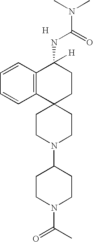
C12=C(C=CC=C1)C(NC(N(C)C)=O)([H])CCC21CCN(C2CCN(C(C)=O)CC2)CC1.[H]
